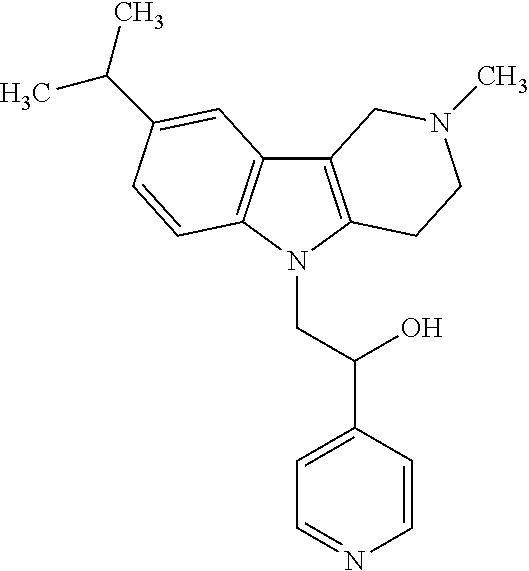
C12=C(N(CC(C3=CC=NC=C3)O)C3=C1C=C(C(C)C)C=C3)CCN(C)C2
